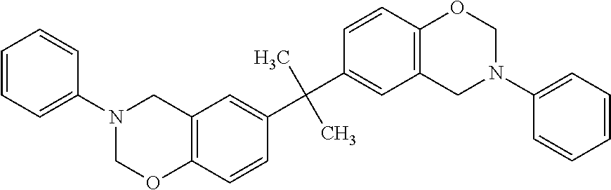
C1=CC=C(N2COC3=C(C2)C=C(C(C2=CC4=C(C=C2)OCN(C2=CC=CC=C2)C4)(C)C)C=C3)C=C1
